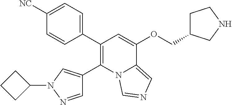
C1(C2=C(C3=CC=C([NC])C=C3)C=C(OCC3CCNC3)C3=CN=CN23)=CN(C2CCC2)N=C1
